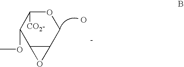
C1(OC)C2C(COC1[CO2-])O2.O
